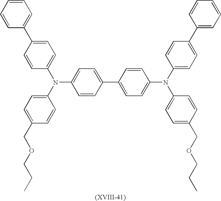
C1=CC=CC=C1C1=CC=C(N(C2=CC=C(COCCC)C=C2)C2=CC=C(C3=CC=C(N(C4=CC=C(C5=CC=CC=C5)C=C4)C4=CC=C(COCCC)C=C4)C=C3)C=C2)C=C1
